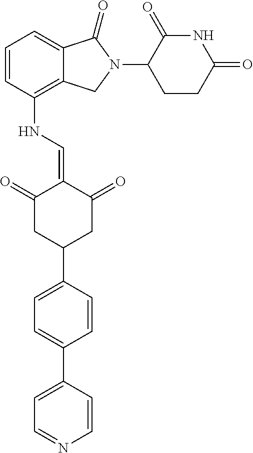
C12=C(NC=C3C(=O)CC(C4=CC=C(C5=CC=NC=C5)C=C4)CC3=O)C=CC=C1C(=O)N(C1C(=O)NC(=O)CC1)C2
